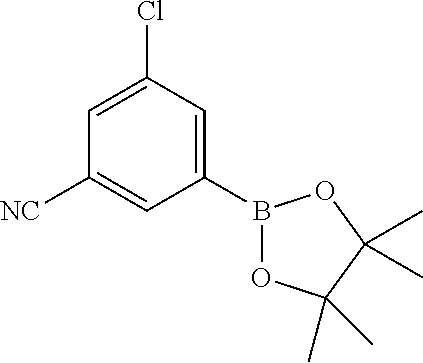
C1([NC])=CC(B2OC(C)(C)C(C)(C)O2)=CC(Cl)=C1
